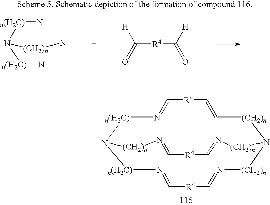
[n(H2C)]1N2[n(H2C)]N=C[R4]C=N[(CH2)n]N([(CH2)n]C=C[R4]C=N1)[(CH2)n]N=C[R4]C=N[(CH2)n]2.[n(H2C)](N([n(H2C)]N)[(CH2)n]N)N.C([R4]C(=O)[H])([H])=O
